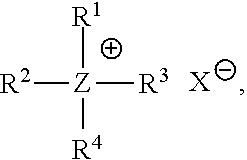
[R1][Z]([R2])([R4])[R3].[X]
